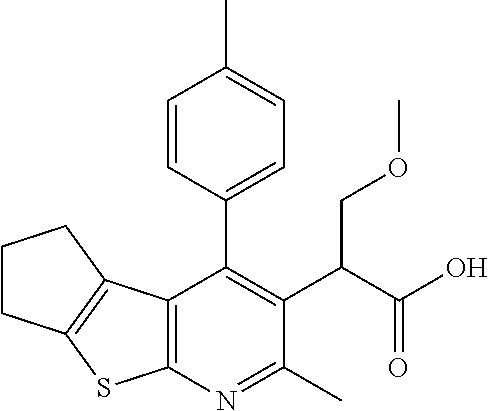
C12=C(N=C(C)C(C(C(O)=O)COC)=C1C1=CC=C(C)C=C1)SC1=C2CCC1
